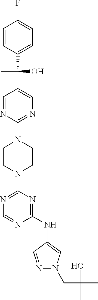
N1=CN=C(N2CCN(C3=NC=C(C(C)(C4=CC=C(F)C=C4)O)C=N3)CC2)N=C1NC1=CN(CC(O)(C)C)N=C1
